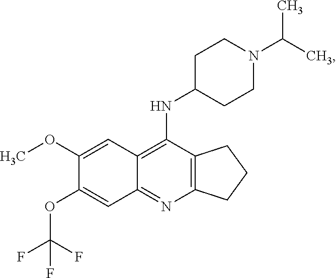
C12=C(N=C3C(=C1NC1CCN(C(C)C)CC1)C=C(OC)C(OC(F)(F)F)=C3)CCC2
